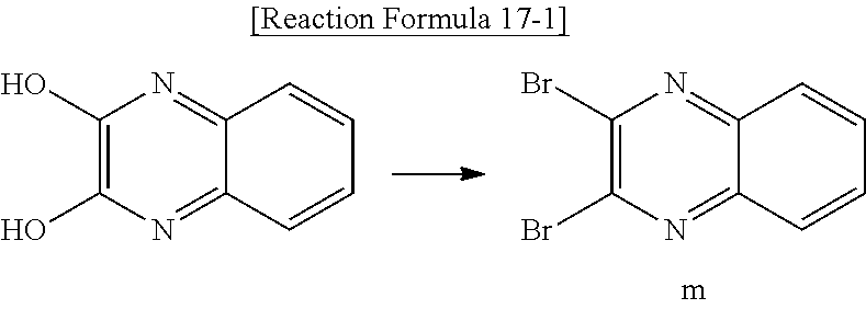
C12=NC(Br)=C(Br)N=C1C=CC=C2.C12=NC(O)=C(O)N=C1C=CC=C2
